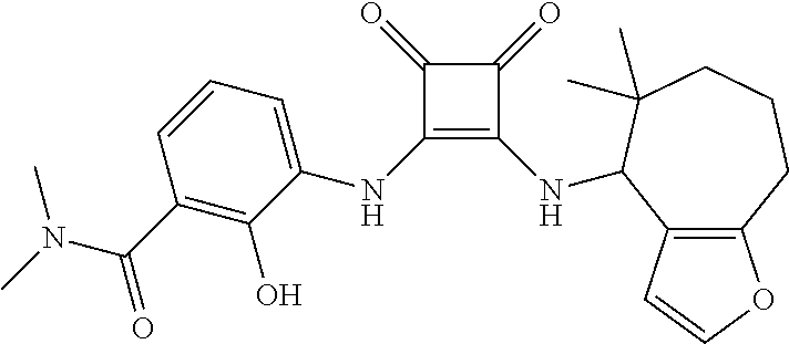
C1(=O)C(NC2=CC=CC(C(N(C)C)=O)=C2O)=C(NC2C3=C(CCCC2(C)C)OC=C3)C1=O
